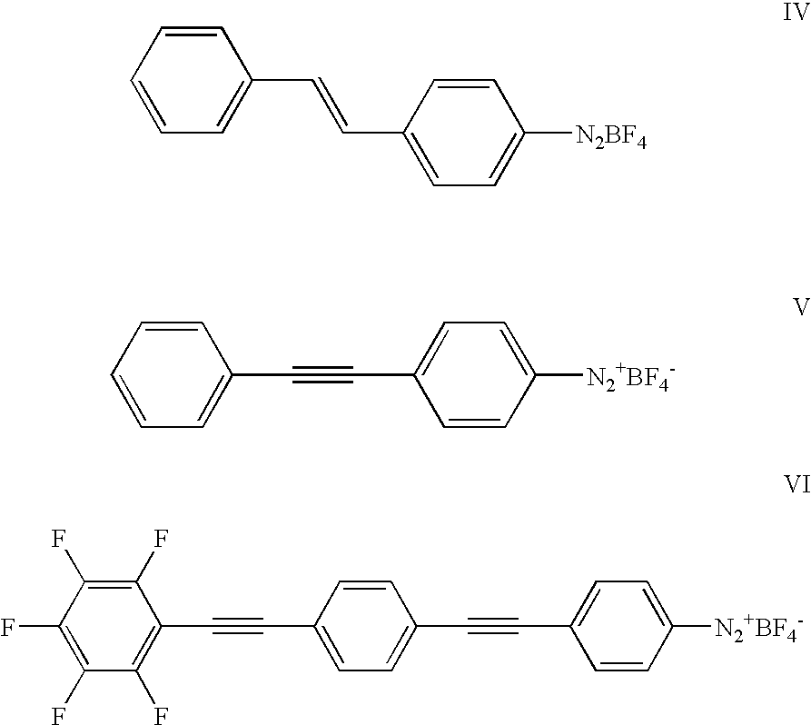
C1=CC=CC=C1C=CC1=CC=C([N2BF4])C=C1.C1=CC=CC=C1C#CC1=CC=C([N2+BF4-])C=C1.C1=CC(C#CC2=C(F)C(F)=C(F)C(F)=C2F)=CC=C1C#CC1=CC=C([N2+BF4-])C=C1
